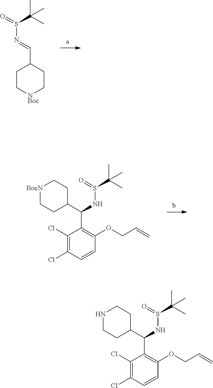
C(=NS(=O)C(C)(C)C)C1CC[NBoc]CC1.O=S(NC(C1=C(OCC=C)C=CC(Cl)=C1Cl)C1CC[BocN]CC1)C(C)(C)C.C(=C)COC1=C(C(NS(=O)C(C)(C)C)C2CCNCC2)C(Cl)=C(Cl)C=C1
